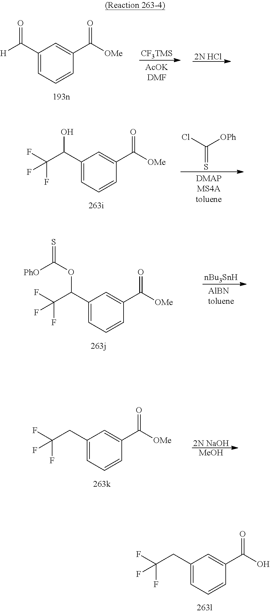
[CF3TMS].C1(C([H])=O)=CC=CC(C([OMe])=O)=C1.[2N HCl].C1(C(C(F)(F)F)O)=CC=CC(C([OMe])=O)=C1.ClC([OPh])=S.C1(C(C(F)(F)F)OC([PhO])=S)=CC=CC(C([OMe])=O)=C1.[nBu3SnH].C1(CC(F)(F)F)=CC=CC(C(O)=O)=C1.C1(CC(F)(F)F)=CC=CC(C([OMe])=O)=C1.[2N NaOH].[MeOH]
